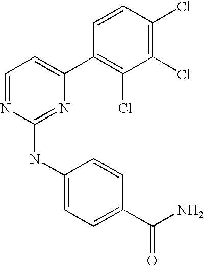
C1(C2=CC=NC(NC3=CC=C(C(N)=O)C=C3)=N2)=C(Cl)C(Cl)=C(Cl)C=C1
